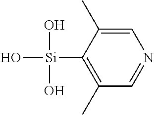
C1=C(C)C([Si](O)(O)O)=C(C)C=N1
